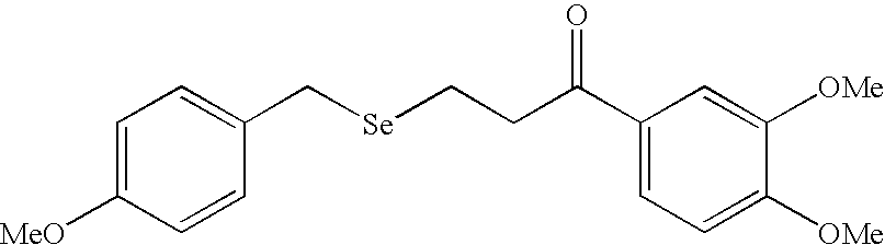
C1=C([MeO])C=CC(C[Se]CCC(C2=CC=C([OMe])C([OMe])=C2)=O)=C1
